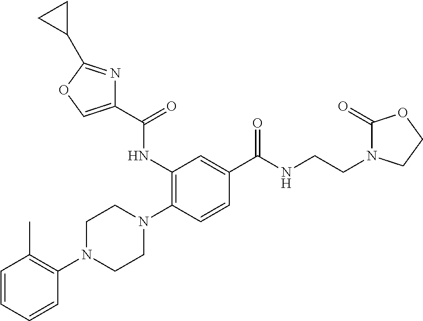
C1=CC=CC(N2CCN(C3=C(NC(C4=COC(C5CC5)=N4)=O)C=C(C(NCCN4C(=O)OCC4)=O)C=C3)CC2)=C1C
